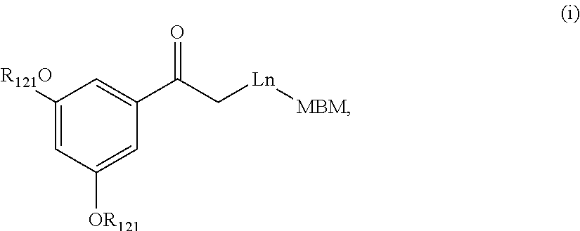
C1([R121O])=CC([OR121])=CC(C(C[Ln][MBM])=O)=C1
